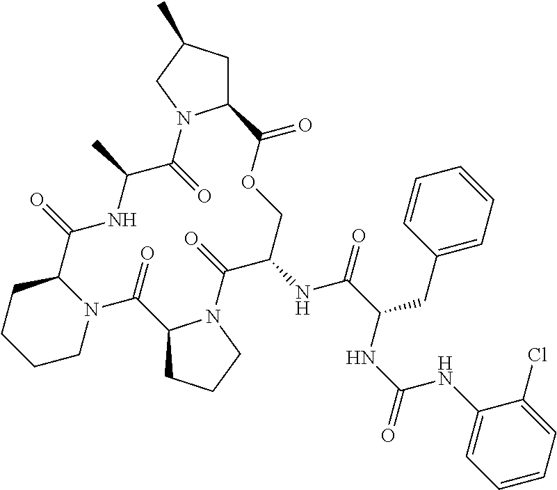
C12CC(C)CN1C(=O)C(C)NC(=O)C1CCCCN1C(=O)C1CCCN1C(=O)C(NC(=O)C(CC1=CC=CC=C1)NC(=O)NC1=CC=CC=C1Cl)COC2=O
